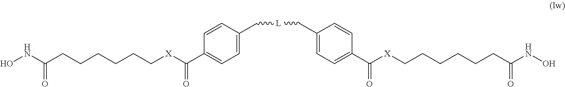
C1=CC(C[L]CC2=CC=C(C(=O)[X]CCCCCCC(NO)=O)C=C2)=CC=C1C([X]CCCCCCC(NO)=O)=O
